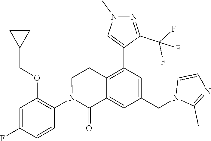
C1(N2C(=O)C3=CC(CN4C(C)=NC=C4)=CC(C4=CN(C)N=C4C(F)(F)F)=C3CC2)=C(OCC2CC2)C=C(F)C=C1
